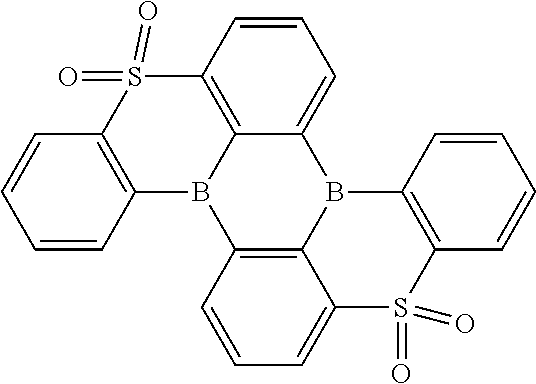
C1=CC=CC2=C1S(=O)(=O)C1=C3C(=CC=C1)B1C4=C(C=CC=C4)S(=O)(=O)C4=CC=CC(=C14)B23
